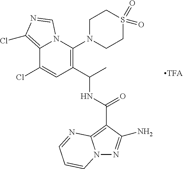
C12=C(Cl)N=CN1C(N1CCS(=O)(=O)CC1)=C(C(C)NC(=O)C1=C3N(N=C1N)C=CC=N3)C=C2Cl
